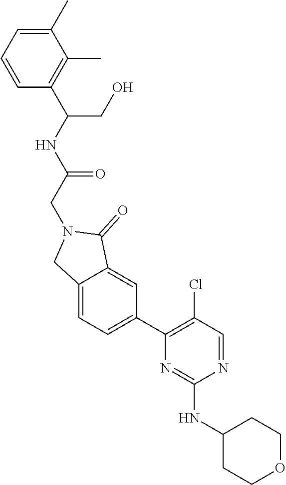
C1(C)=CC=CC(C(NC(=O)CN2CC3=CC=C(C4=C(Cl)C=NC(NC5CCOCC5)=N4)C=C3C2=O)CO)=C1C
